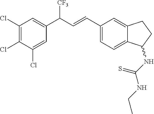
C1(Cl)=C(Cl)C(Cl)=CC(C(C=CC2=CC=C3C(=C2)CCC3NC(NCC)=S)[CF3])=C1
